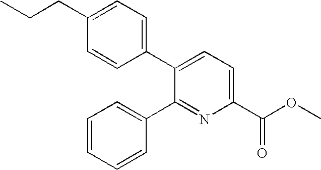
C1(CCC)=CC=C(C2=CC=C(C(=O)OC)N=C2C2=CC=CC=C2)C=C1
